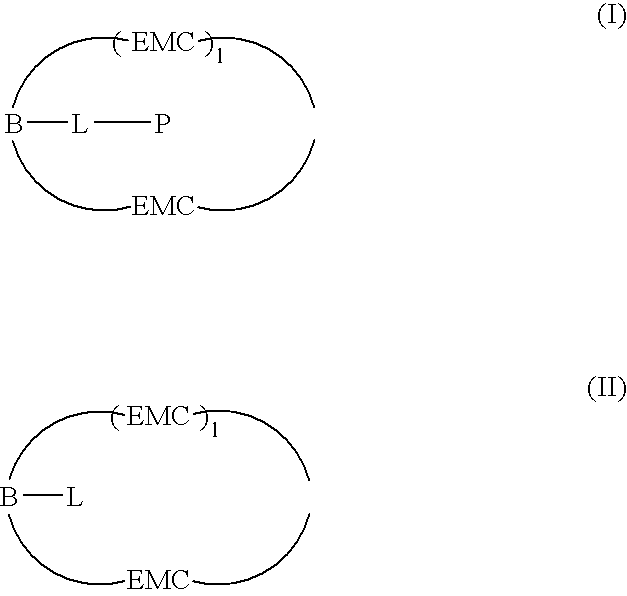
B[L]P.B[L]
